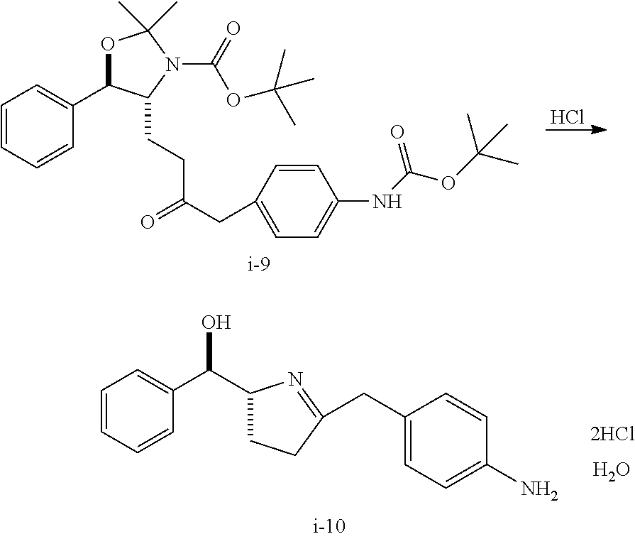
Cl.C1=CC=CC(C2OC(C)(C)N(C(=O)OC(C)(C)C)C2CCC(=O)CC2=CC=C(NC(OC(C)(C)C)=O)C=C2)=C1.C1=CC=CC(C(C2CCC(CC3=CC=C(N)C=C3)=N2)O)=C1.O
